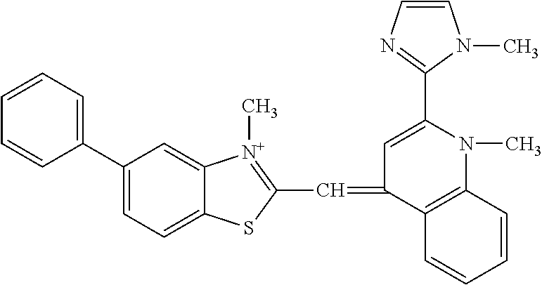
C1=C(C2=CC=CC=C2)C=C2C(=C1)SC(C=C1C=C(C3=NC=CN3C)N(C)C3=C1C=CC=C3)=[N+]2C
